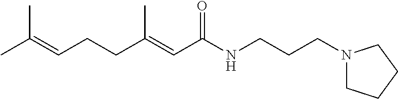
CC(=CCCC(=CC(NCCCN1CCCC1)=O)C)C
